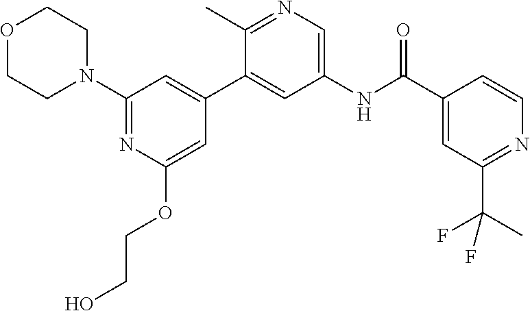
O1CCN(C2=NC(OCCO)=CC(C3=CC(NC(C4=CC(C(F)(C)F)=NC=C4)=O)=CN=C3C)=C2)CC1
